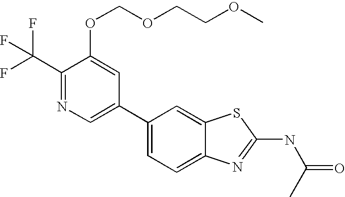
C1(C2=CC=C3C(=C2)SC(NC(=O)C)=N3)=CN=C(C(F)(F)F)C(OCOCCOC)=C1
